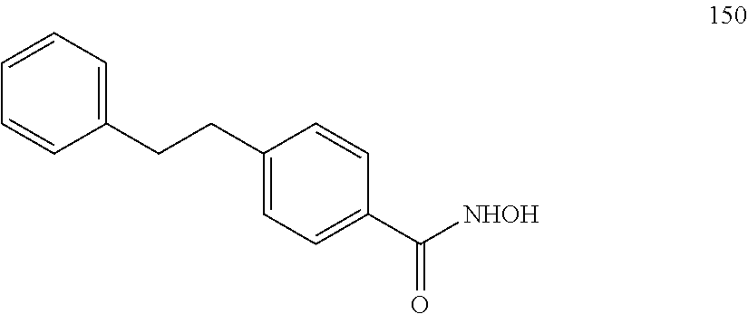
C1(CCC2=CC=C(C([NHOH])=O)C=C2)=CC=CC=C1
